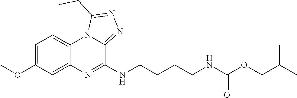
C1=C(OC)C=C2C(=C1)N1C(=NN=C1CC)C(NCCCCNC(OCC(C)C)=O)=N2
